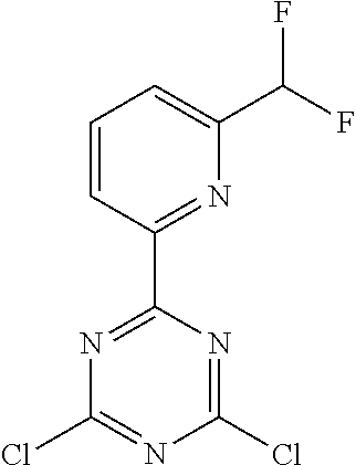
C1(Cl)=NC(C2=NC(C(F)F)=CC=C2)=NC(Cl)=N1
